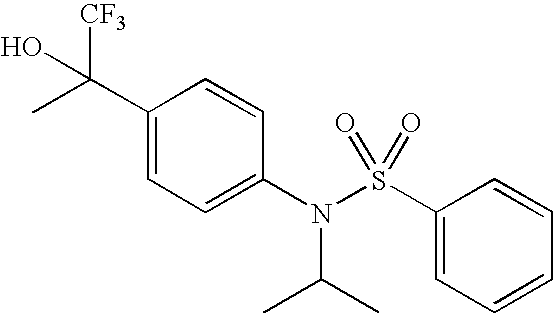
C1(C(O)([CF3])C)=CC=C(N(S(C2=CC=CC=C2)(=O)=O)C(C)C)C=C1
